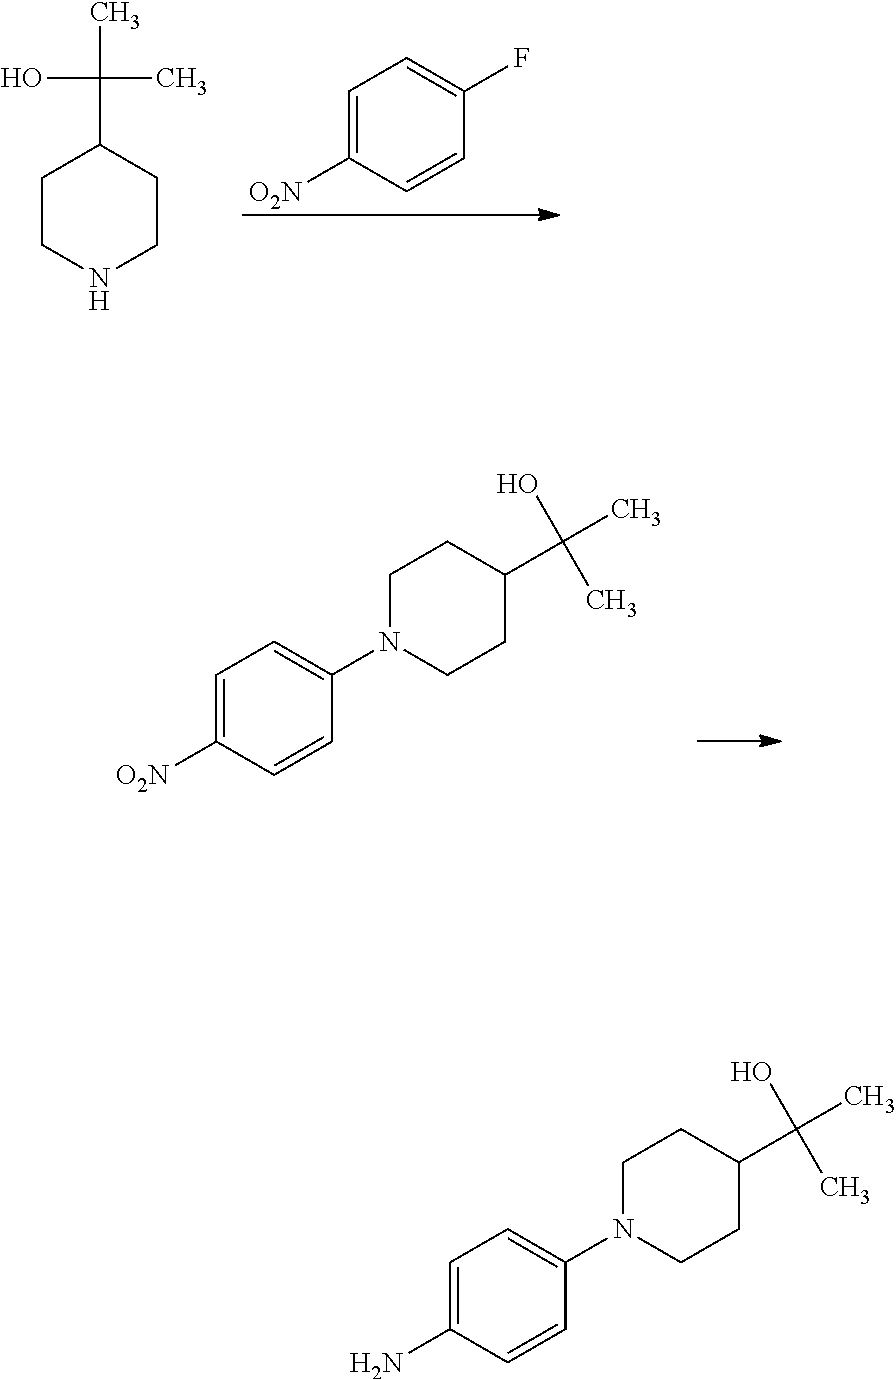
C1=C([O2N])C=CC(F)=C1.C1CNCCC1C(C)(O)C.C1=C([O2N])C=CC(N2CCC(C(C)(O)C)CC2)=C1.C1=C(N)C=CC(N2CCC(C(C)(O)C)CC2)=C1
